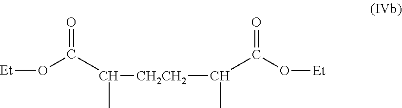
O=C(C([CH2CH2]C(C)C(O[Et])=O)C)O[Et]
